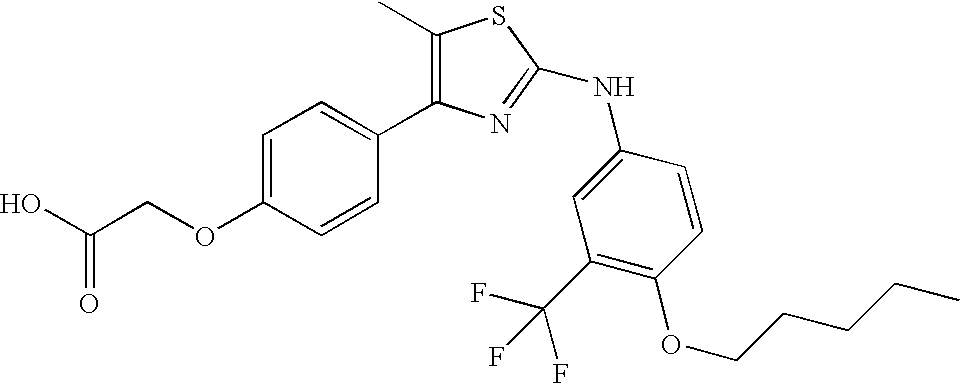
C1=C(OCC(O)=O)C=CC(C2=C(C)SC(NC3=CC(C(F)(F)F)=C(OCCCCC)C=C3)=N2)=C1
